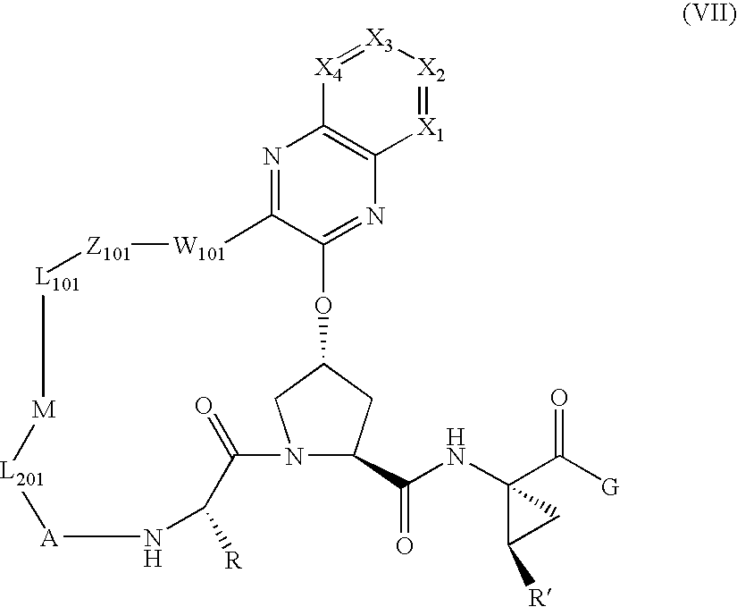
N1=C2C(=NC3=C1[X4]=[X3][X2]=[X1]3)OC1CN(C(C(NC3(C([G])=O)C([R])C3)=O)C1)C(=O)C([R])N[A][L201][M][L101][Z101][W101]2
